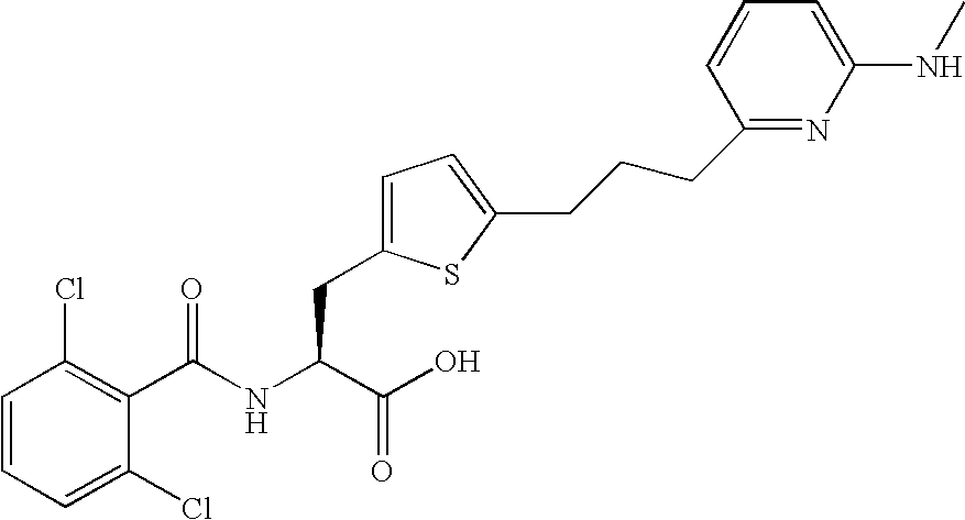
C1=CC=C(Cl)C(C(NC(C(O)=O)CC2=CC=C(CCCC3=NC(NC)=CC=C3)S2)=O)=C1Cl
